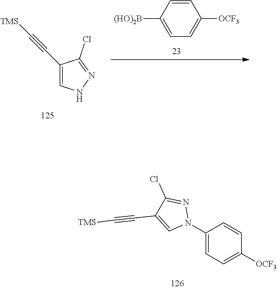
C1([(HO)2B])=CC=C([OCF3])C=C1.C(C1=CNN=C1Cl)#C[TMS].C1=CC(N2N=C(Cl)C(C#C[TMS])=C2)=CC=C1[OCF3]
